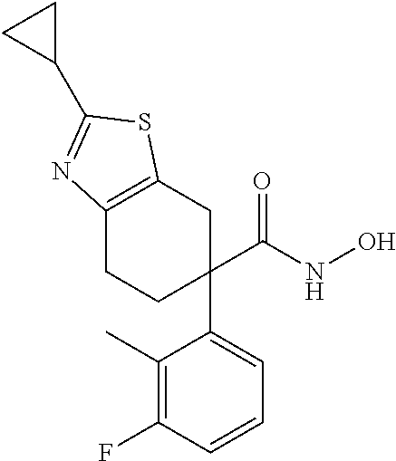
C1(C(NO)=O)(C2=CC=CC(F)=C2C)CC2=C(CC1)N=C(C1CC1)S2
